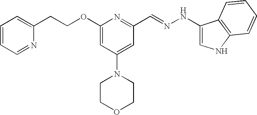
C(COC1=CC(N2CCOCC2)=CC(C=NNC2=CNC3=C2C=CC=C3)=N1)C1=CC=CC=N1
